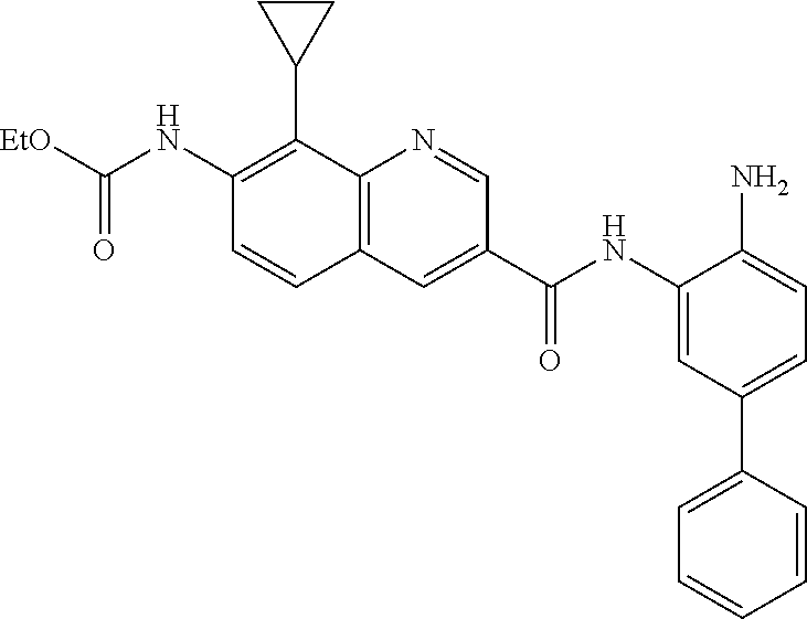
C12=C(N=CC(C(NC3=CC(C4=CC=CC=C4)=CC=C3N)=O)=C1)C(C1CC1)=C(NC([EtO])=O)C=C2
